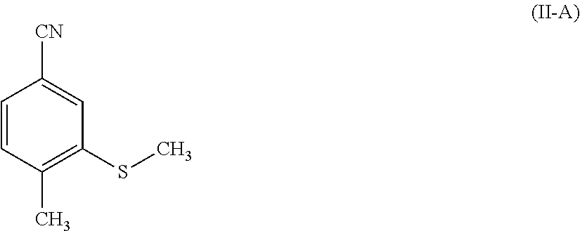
C1=CC(C)=C(SC)C=C1[CN]
